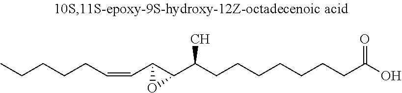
CCCCCC=CC1C(C(CCCCCCCC(O)=O)C)O1
